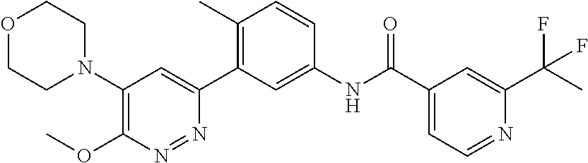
O1CCN(C2=C(OC)N=NC(C3=C(C)C=CC(NC(C4=CC=NC(C(C)(F)F)=C4)=O)=C3)=C2)CC1
